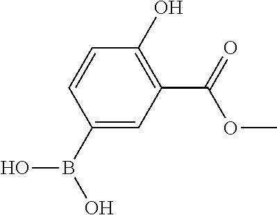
C1=CC(B(O)O)=CC(C(OC)=O)=C1O
